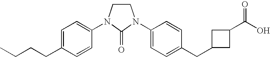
C1CN(C2=CC=C(CCCC)C=C2)C(=O)N1C1=CC=C(CC2CC(C(O)=O)C2)C=C1
